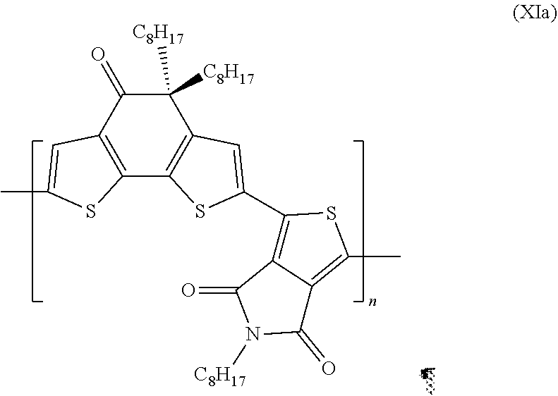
C1([C8H17])([C8H17])C(=O)C2=C(C3=C1C=C(C1=C4C(=C(C)S1)C(=O)N([C8H17])C4=O)S3)SC(C)=C2
